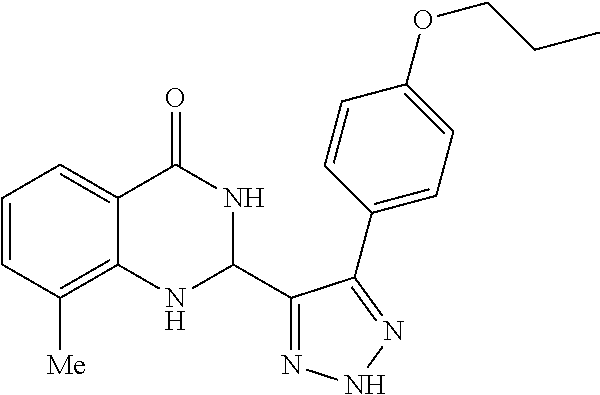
C1=CC([Me])=C2C(=C1)C(=O)NC(C1=NNN=C1C1=CC=C(OCCC)C=C1)N2
